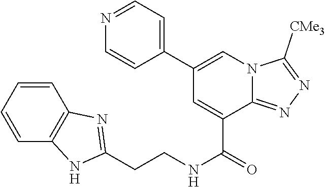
C1=CC=CC2=C1N=C(CCNC(=O)C1=CC(C3=CC=NC=C3)=CN3C1=NN=C3[CMe3])N2
